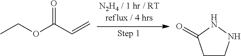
CCOC(C=C)=O.C1CNNC1=O
